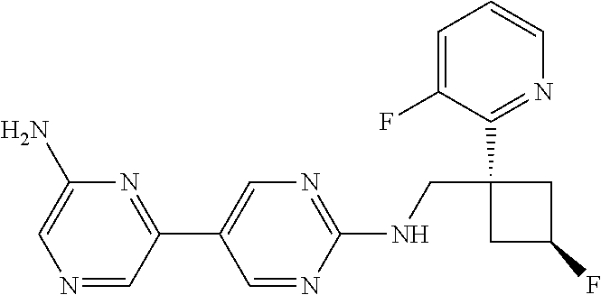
C1(NCC2(C3=NC=CC=C3F)CC(F)C2)=NC=C(C2=NC(N)=CN=C2)C=N1
